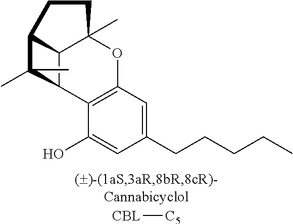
C12=C(C=C(CCCCC)C=C1O)OC1(C)C3C2C(C)(C)C3CC1.[CBL][C5]
